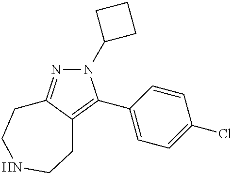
N1(C2CCC2)N=C2C(=C1C1=CC=C(Cl)C=C1)CCNCC2
